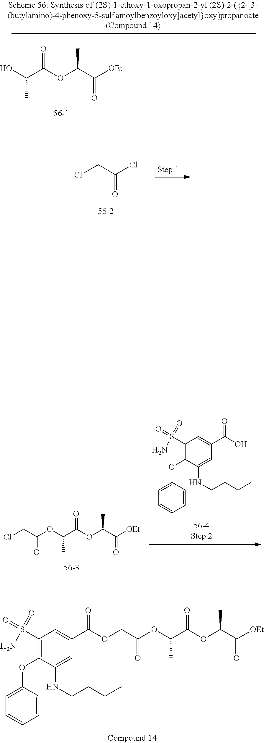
O=S(N)(=O)C1=C(OC2=CC=CC=C2)C(NCCCC)=CC(C(=O)OCC(=O)OC(C(=O)OC(C(=O)[OEt])C)C)=C1.C(C(=O)Cl)Cl.C(C(=O)OC(C(=O)OC(C(=O)[OEt])C)C)Cl.O=S(N)(=O)C1=C(OC2=CC=CC=C2)C(NCCCC)=CC(C(=O)O)=C1.C(C(O)C)(=O)OC(C(=O)[OEt])C
